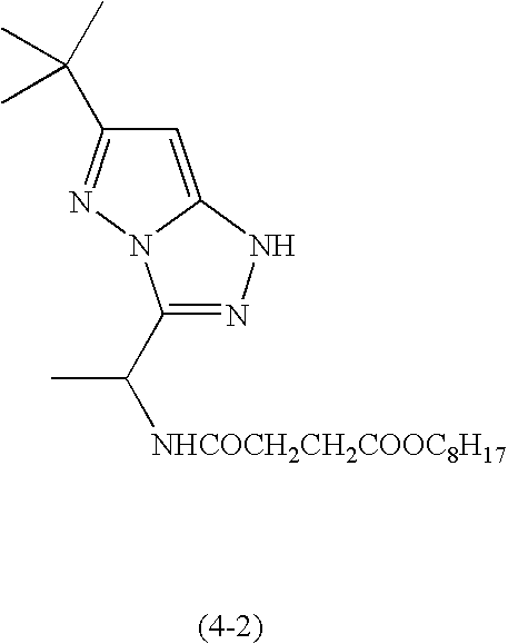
C1(C([NHCOCH2CH2COOC8H17])C)=NNC2=CC(C(C)(C)C)=NN12
